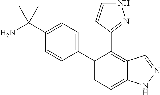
C1(C(N)(C)C)=CC=C(C2=CC=C3C(=C2C2=NNC=C2)C=NN3)C=C1
